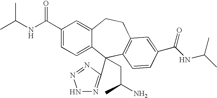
C1(C(NC(C)C)=O)=CC=C2C(=C1)CCC1=C(C2(C2=NNN=N2)CC(N)C)C=CC(C(NC(C)C)=O)=C1
